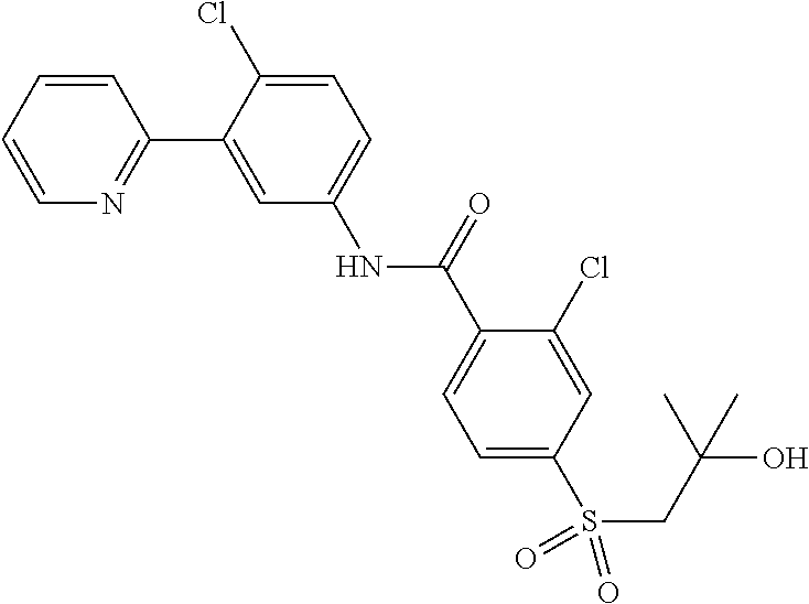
C1=CC=CN=C1C1=CC(NC(C2=CC=C(S(CC(O)(C)C)(=O)=O)C=C2Cl)=O)=CC=C1Cl
